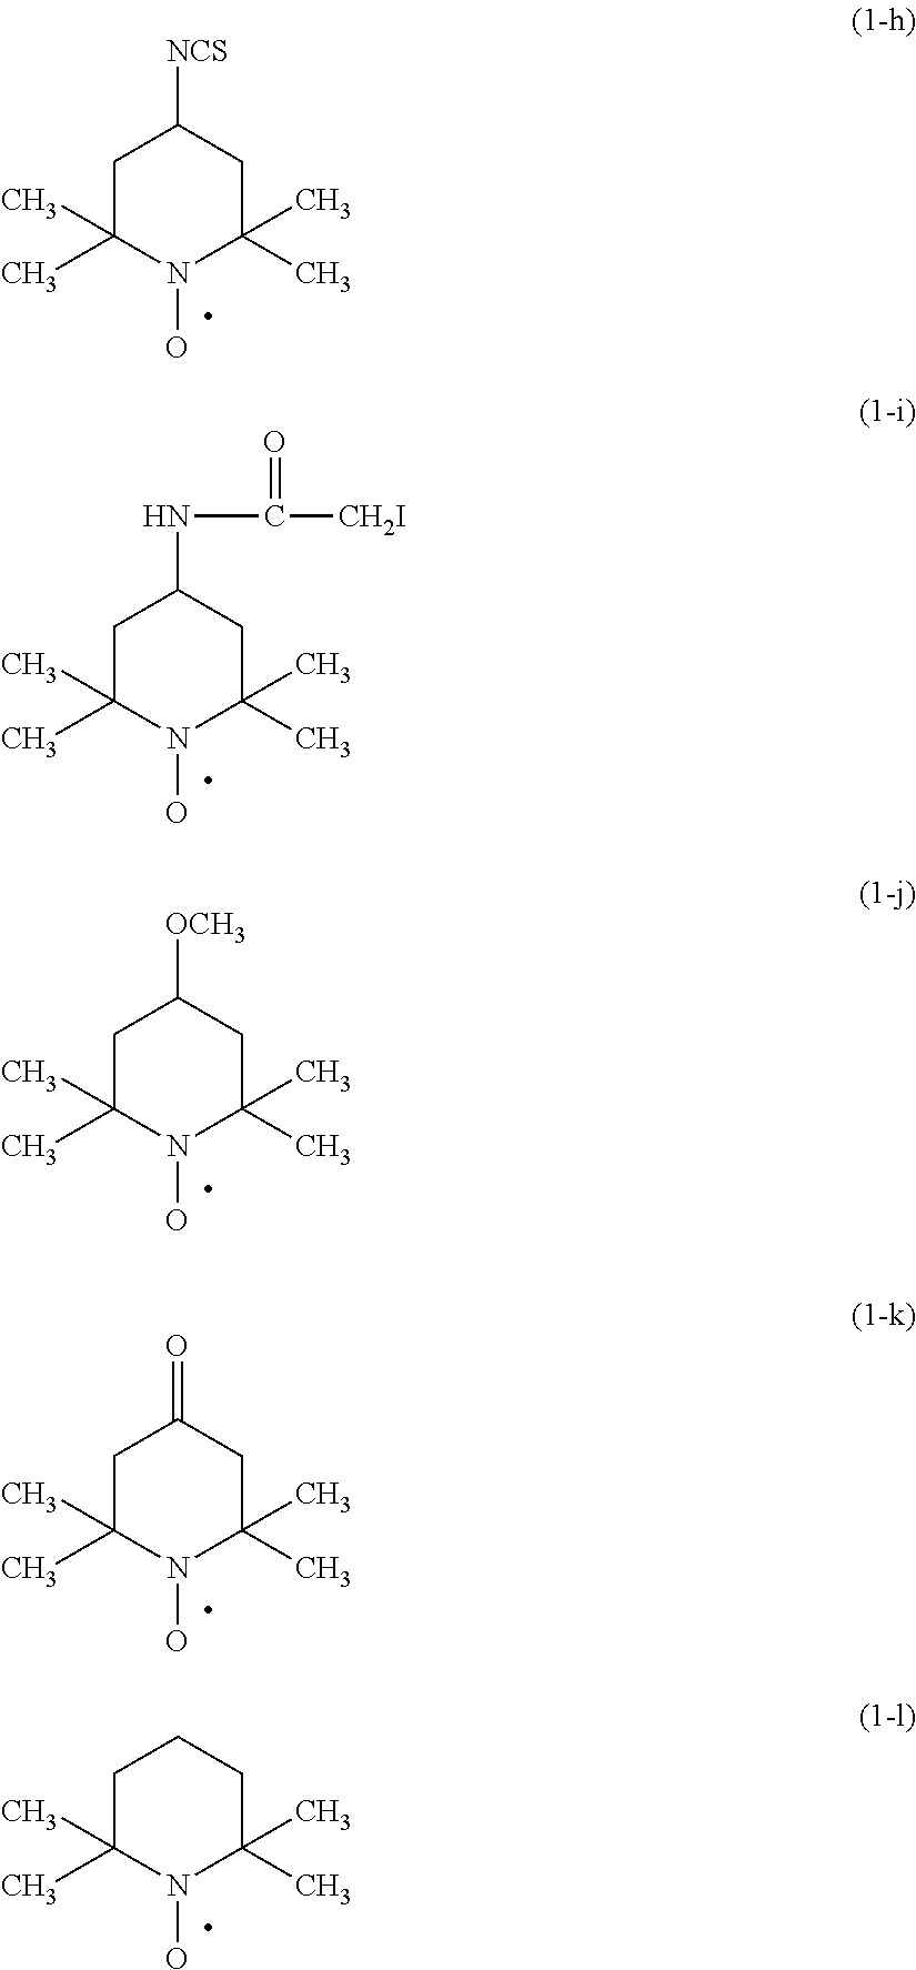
C1C(C)(C)N(O)C(C)(C)CC1[NCS].C1C(C)(C)N(O)C(C)(C)CC1NC([CH2I])=O.C1C(C)(C)N(O)C(C)(C)CC1[OCH3].C1C(C)(C)N(O)C(C)(C)CC1=O.C1C(C)(C)N(O)C(C)(C)CC1
